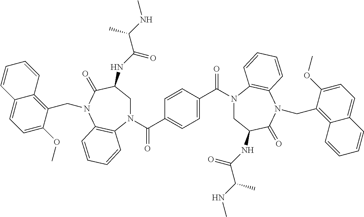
C1C(NC(C(NC)C)=O)C(=O)N(CC2=C3C(=CC=C2OC)C=CC=C3)C2=C(C=CC=C2)N1C(C1=CC=C(C(N2CC(NC(=O)C(C)NC)C(=O)N(CC3=C4C(=CC=C3OC)C=CC=C4)C3=C2C=CC=C3)=O)C=C1)=O
